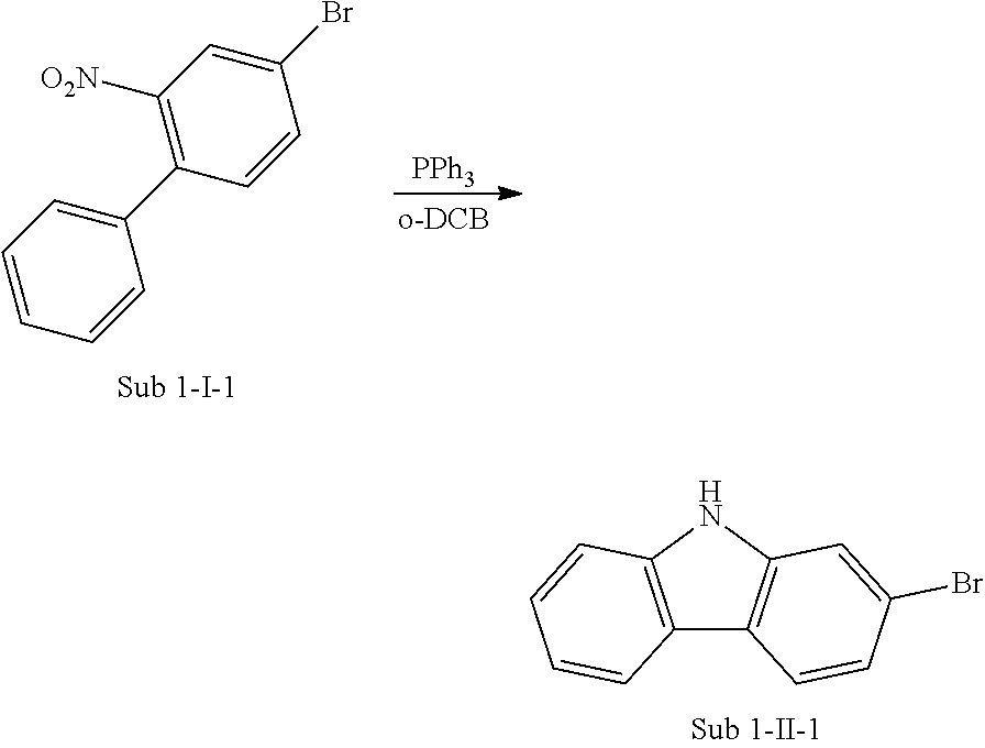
C12=C(NC3=C1C=CC(Br)=C3)C=CC=C2.C1([O2N])=C(C2=CC=CC=C2)C=CC(Br)=C1.[PPh3]
